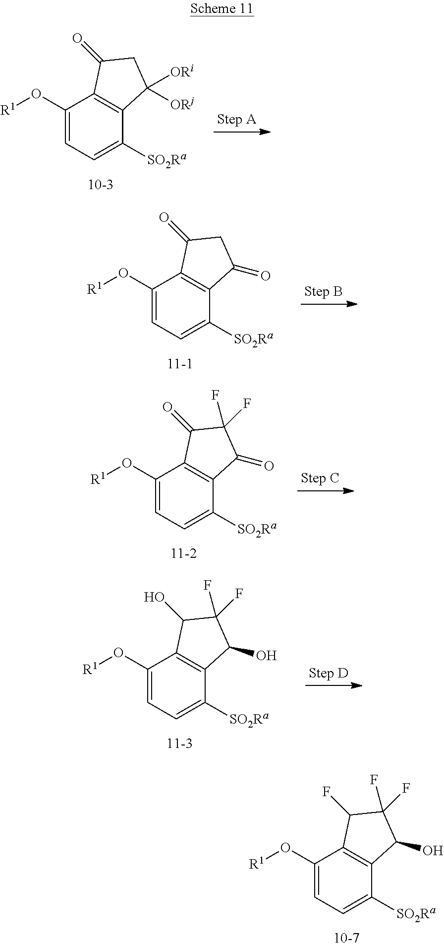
C1(O[R1])=CC=C([SO2Ra])C2=C1C(=O)CC2([ORi])[ORj].C1(O[R1])=CC=C([SO2Ra])C2=C1C(=O)CC2=O.C1(O[R1])=CC=C([SO2Ra])C2=C1C(=O)C(F)(F)C2=O.C1(O[R1])=CC=C([SO2Ra])C2=C1C(O)C(F)(F)C2O.C1(O[R1])=CC=C([SO2Ra])C2=C1C(F)C(F)(F)C2O
